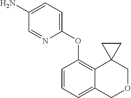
C1(OC2=C3C(=CC=C2)COCC32CC2)=CC=C(N)C=N1
